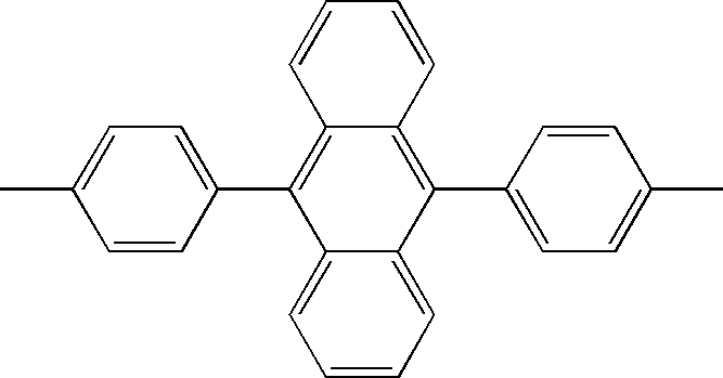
C1=C2C(=CC=C1)C(C1=CC=C(C)C=C1)=C1C(=C2C2=CC=C(C)C=C2)C=CC=C1
